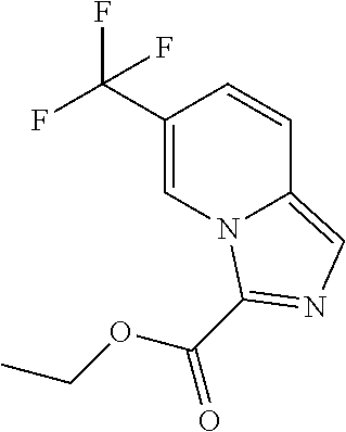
C1(C(F)(F)F)=CN2C(=CN=C2C(OCC)=O)C=C1
